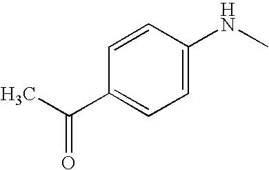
C1=CC(C(C)=O)=CC=C1NC
